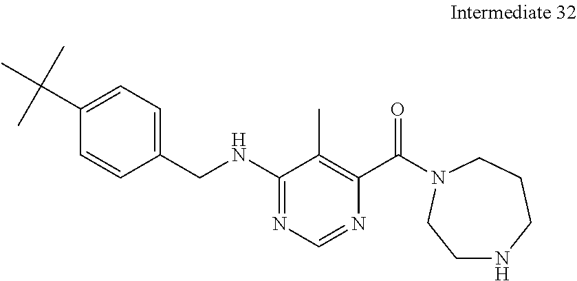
C1(C(C)(C)C)=CC=C(CNC2=NC=NC(C(=O)N3CCCNCC3)=C2C)C=C1
